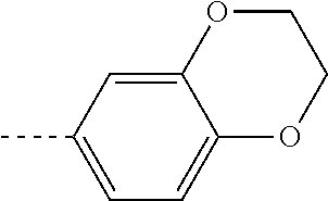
C12=CC(C)=CC=C1OCCO2
